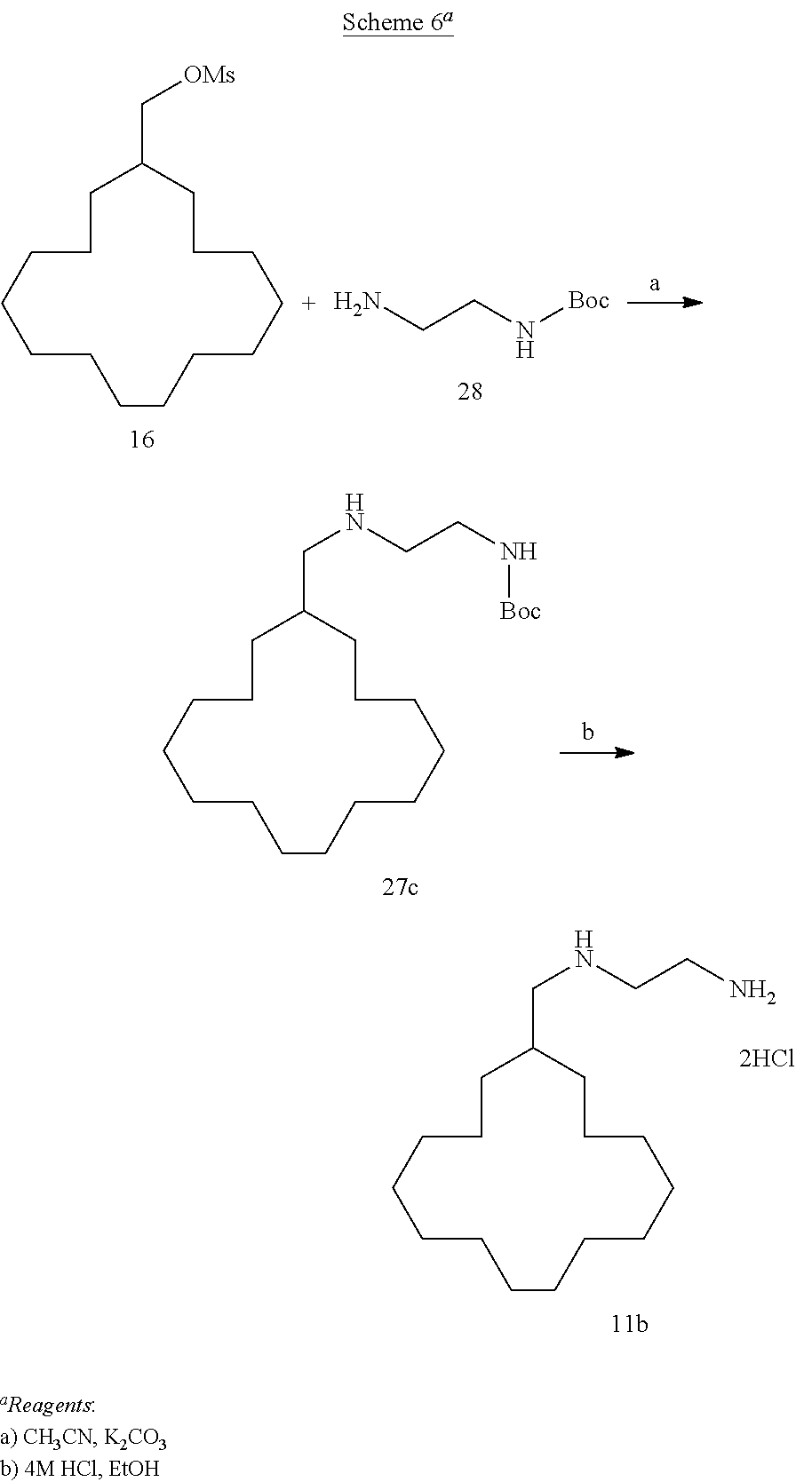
C1C(CNCCN)CCCCCCCCCCCCC1.C1C(C[OMs])CCCCCCCCCCCCC1.NCCN[Boc].C1C(CNCCN[Boc])CCCCCCCCCCCCC1
